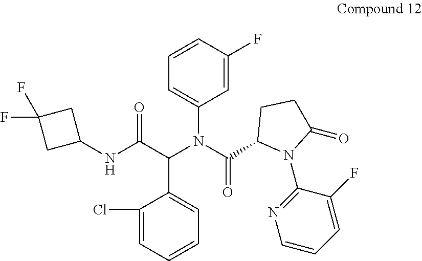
C1(F)=CC(N(C(C2N(C3=NC=CC=C3F)C(=O)CC2)=O)C(C(NC2CC(F)(F)C2)=O)C2=CC=CC=C2Cl)=CC=C1
